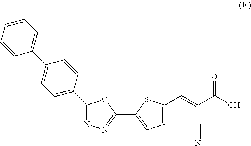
C1=CC=CC(C2=CC=C(C3=NN=C(C4=CC=C(C=C(C([OH])=O)C#N)S4)O3)C=C2)=C1
